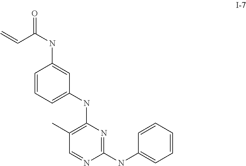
C(C(NC1=CC(NC2=C(C)C=NC(NC3=CC=CC=C3)=N2)=CC=C1)=O)=C
